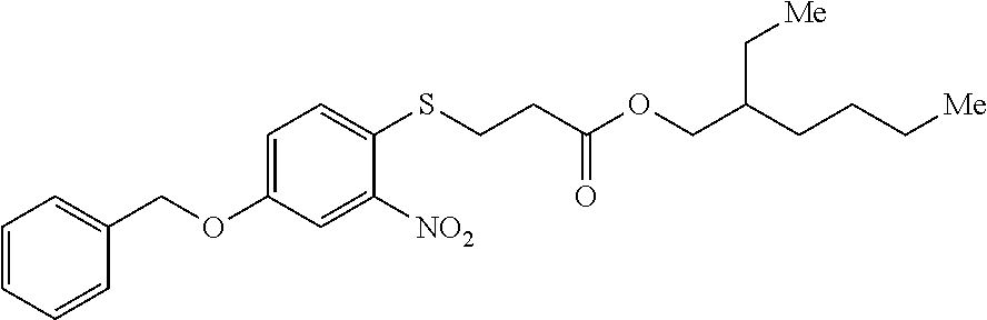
C1=CC=CC(COC2=CC=C(SCCC(OCC(CCC[Me])C[Me])=O)C([NO2])=C2)=C1
